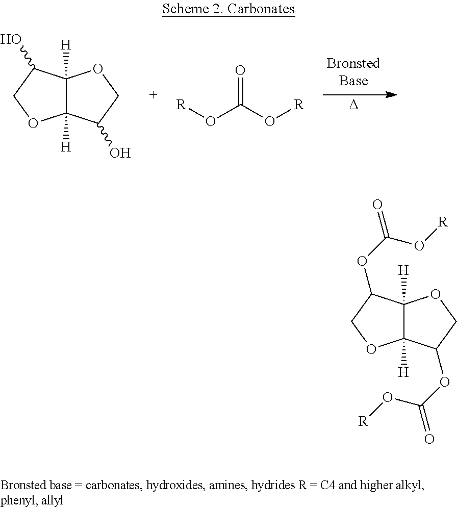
[D].C12([H])C([H])(C(O)CO1)OCC2O.[R]OC(O[R])=O.C12([H])C([H])(C(OC(O[R])=O)CO1)OCC2OC(O[R])=O
